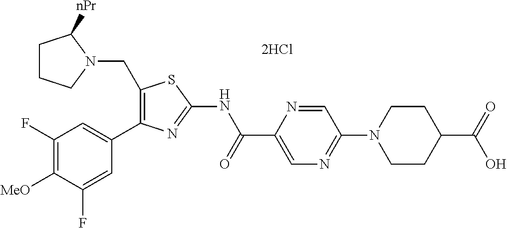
[MeO]C1=C(F)C=C(C2=C(CN3CCCC3[nPr])SC(NC(C3=CN=C(N4CCC(C(=O)O)CC4)C=N3)=O)=N2)C=C1F
